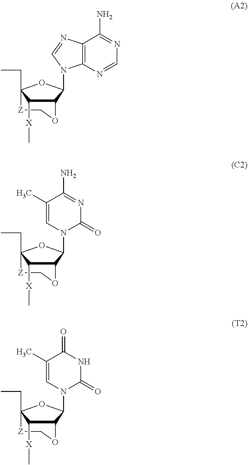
C1OC2C([X]C)C(CC)(OC2N2C3=C(N=C2)C(N)=NC=N3)[Z]1.C12C(N3C=C(C)C(N)=NC3=O)OC(CC)([Z]CO1)C2[X]C.C12C(N3C=C(C)C(=O)NC3=O)OC(CC)([Z]CO1)C2[X]C
